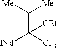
C(C([CF3])([Pyd])[OEt])([Me])[Me]
